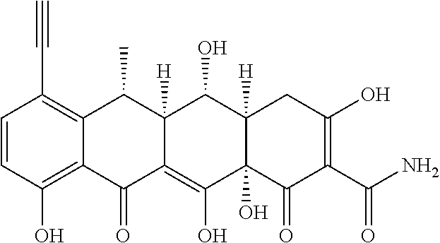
C1=CC(O)=C2C(=C1C#C)C(C)C1([H])C(=C(O)C3(O)C([H])(C1O)CC(O)=C(C(N)=O)C3=O)C2=O
